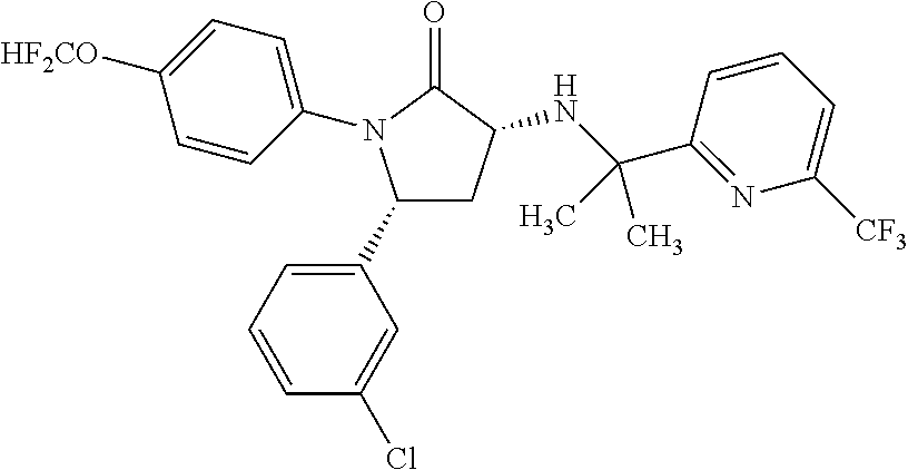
C1(C2=CC=CC(Cl)=C2)CC(NC(C2=NC([CF3])=CC=C2)(C)C)C(=O)N1C1=CC=C([HF2CO])C=C1
